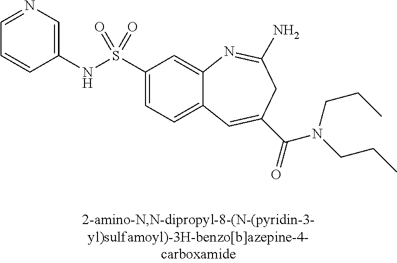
C1=CC(NS(C2=CC=C3C(=C2)N=C(N)CC(C(=O)N(CCC)CCC)=C3)(=O)=O)=CN=C1
